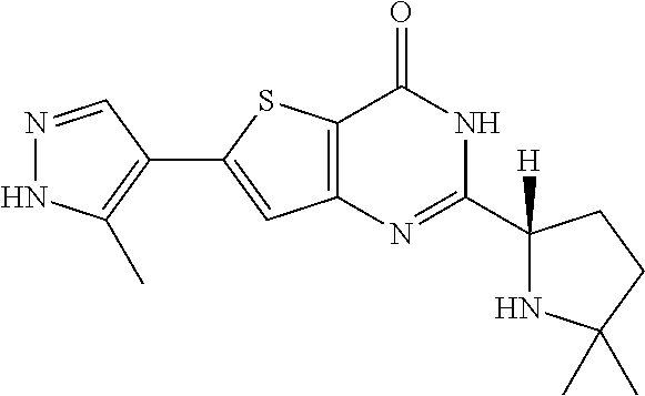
N1=CC(C2=CC3=C(S2)C(=O)NC(C2([H])NC(C)(C)CC2)=N3)=C(C)N1
